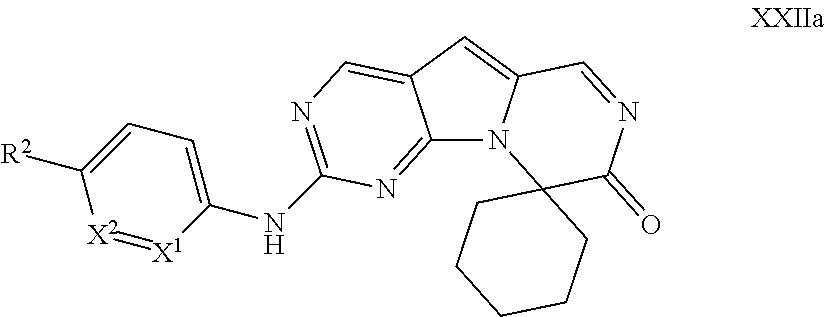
C12=NC(NC3=CC=C([R2])[X2]=[X1]3)=NC=C1C=C1N2C2(C(=O)N=C1)CCCCC2
